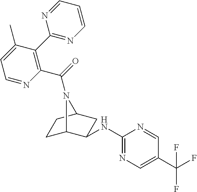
C1C2C(NC3=NC=C(C(F)(F)F)C=N3)CC(C1)N2C(=O)C1=C(C2=NC=CC=N2)C(C)=CC=N1
